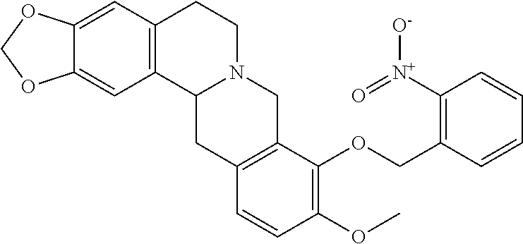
C12=C(C=C3C(=C1)OCO3)CCN1C2CC2=C(C1)C(OCC1=C([N+](=O)[O-])C=CC=C1)=C(OC)C=C2
